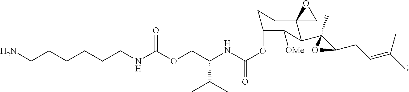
C(CCCNC(OCC(NC(OC1CCC2(C(C3(C)C(CC=C(C)C)O3)C1[OMe])CO2)=O)C(C)C)=O)CCN
